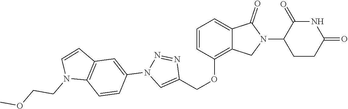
C1(OCC2=CN(C3=CC4=C(C=C3)N(CCOC)C=C4)N=N2)=C2C(=CC=C1)C(=O)N(C1CCC(=O)NC1=O)C2
